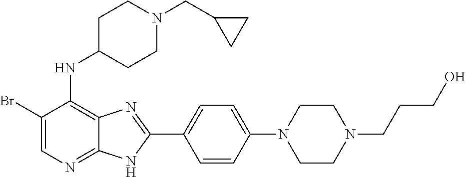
BrC1=CN=C2C(=C1NC1CCN(CC3CC3)CC1)N=C(C1=CC=C(N3CCN(CCCO)CC3)C=C1)N2
